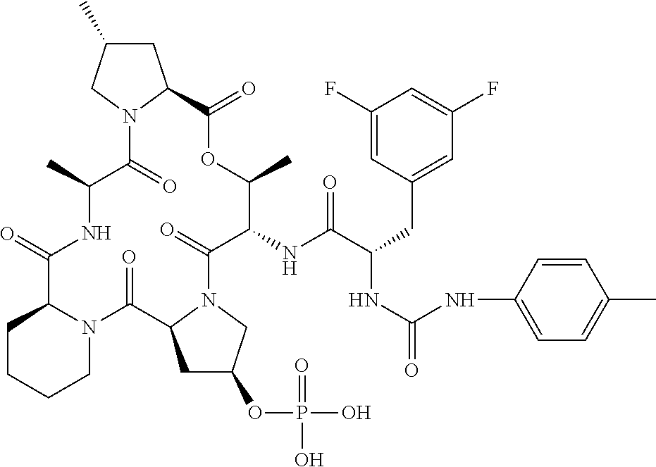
O=C1C2CCCCN2C(=O)C2CC(OP(=O)(O)O)CN2C(=O)C(NC(C(CC2=CC(F)=CC(F)=C2)NC(=O)NC2=CC=C(C)C=C2)=O)C(C)OC(=O)C2CC(C)CN2C(=O)C(C)N1
